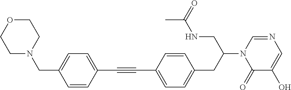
C1(C#CC2=CC=C(CC(CNC(C)=O)N3C(=O)C(O)=CN=C3)C=C2)=CC=C(CN2CCOCC2)C=C1
